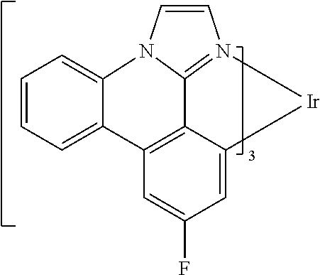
C1=CC=C2C(=C1)N1C3=N(C=C1)[Ir]C1=CC(F)=CC2=C13
